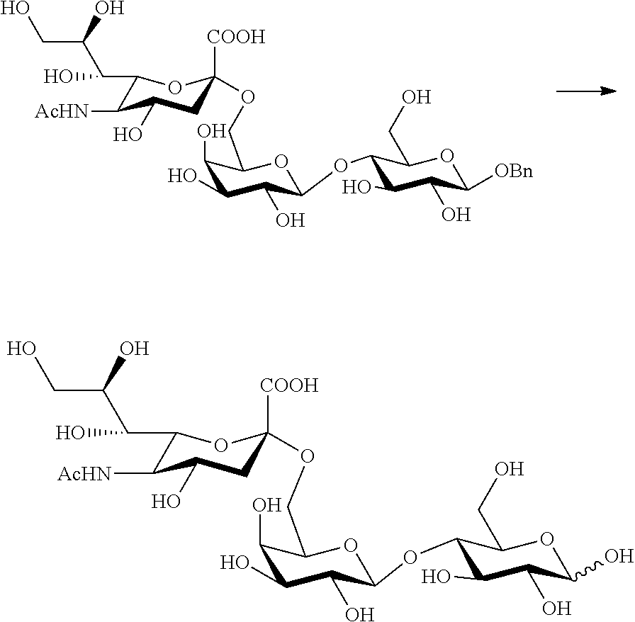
C1(C(O)C(O)CO)C([AcHN])C(O)CC([COOH])(OCC2C(O)C(O)C(O)C(OC3C(O)C(O)C([OBn])OC3CO)O2)O1.C1(C(O)C(O)CO)C([AcHN])C(O)CC([COOH])(OCC2C(O)C(O)C(O)C(OC3C(O)C(O)C(O)OC3CO)O2)O1
